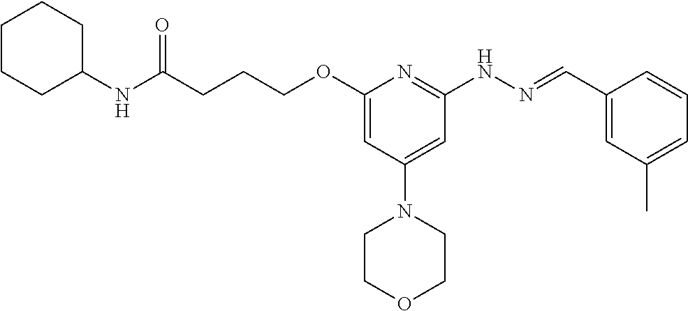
C(C(NC1CCCCC1)=O)CCOC1=CC(N2CCOCC2)=CC(NN=CC2=CC(C)=CC=C2)=N1
